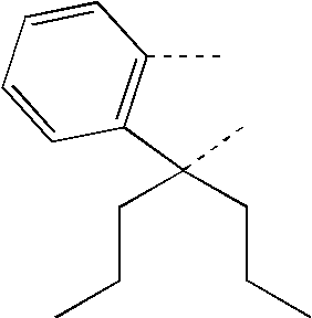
CC1=C(C(C)(CCC)CCC)C=CC=C1
